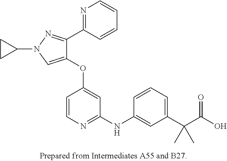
C1(OC2=CC(NC3=CC(C(C(O)=O)(C)C)=CC=C3)=NC=C2)=CN(C2CC2)N=C1C1=NC=CC=C1
